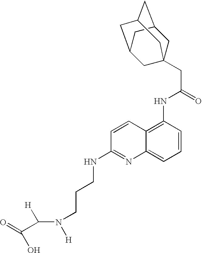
C1C2CC3CC(CC1(CC(=O)NC1=C4C(=CC=C1)N=C(NCCCN([H])C([H])C(=O)O)C=C4)C3)C2
